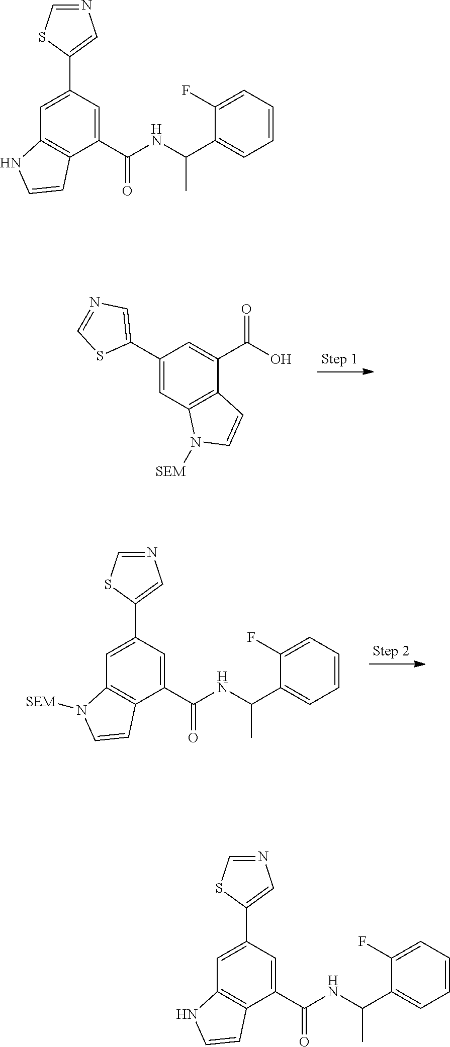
C1(C2=CN=CS2)=CC2=C(C(C(O)=O)=C1)C=CN2[SEM].C1(C2=CN=CS2)=CC2=C(C(C(=O)NC(C)C3=CC=CC=C3F)=C1)C=CN2[SEM].C1(C2=CN=CS2)=CC2=C(C(C(=O)NC(C)C3=CC=CC=C3F)=C1)C=CN2.C1(C2=CN=CS2)=CC2=C(C(C(=O)NC(C)C3=CC=CC=C3F)=C1)C=CN2
